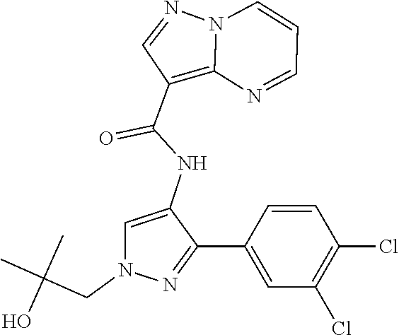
N12C(=C(C(NC3=CN(CC(C)(C)O)N=C3C3=CC(Cl)=C(Cl)C=C3)=O)C=N1)N=CC=C2
